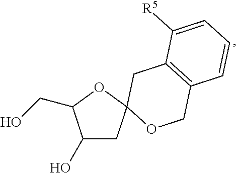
C1(O)CC2(OC1CO)OCC1=C(C2)C([R5])=CC=C1
